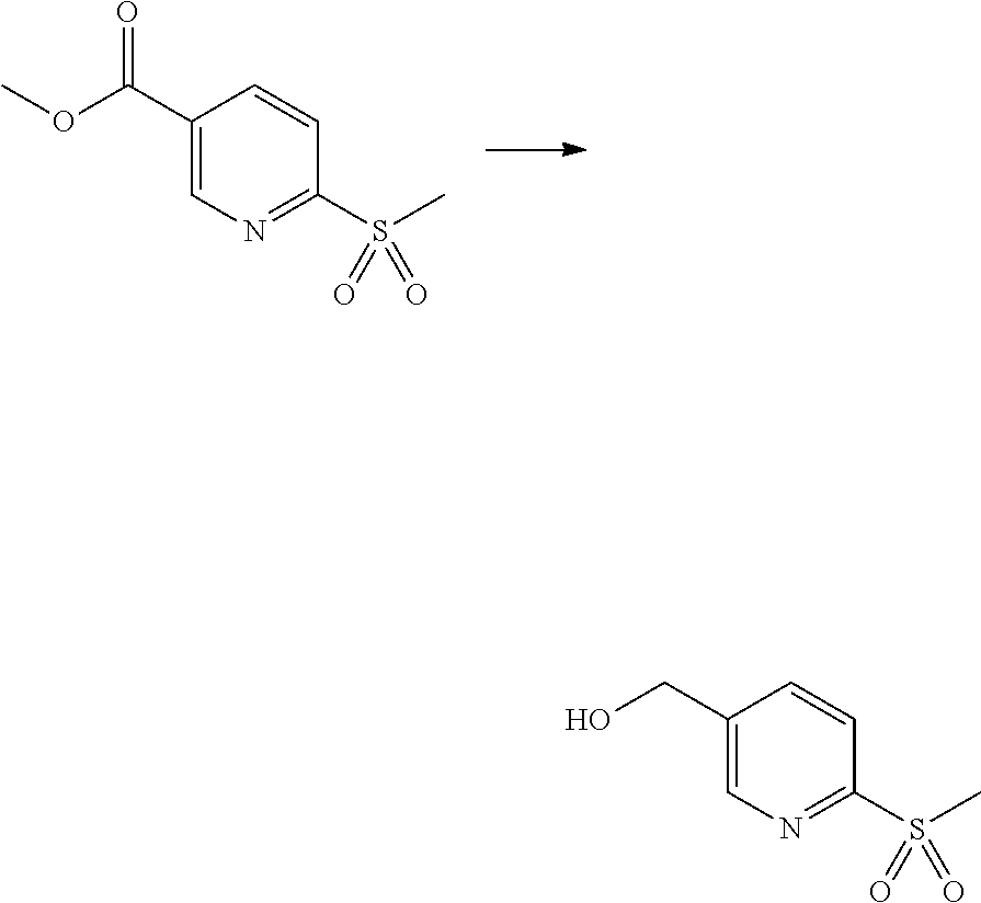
C1(C(=O)OC)=CN=C(S(=O)(C)=O)C=C1.C1(CO)=CN=C(S(=O)(C)=O)C=C1
